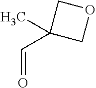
C(=O)C1(C)COC1
